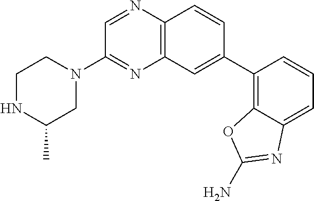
C12=C(C=C(C3=C4C(=CC=C3)N=C(N)O4)C=C1)N=C(N1CCNC(C)C1)C=N2
